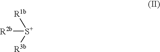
[S+]([R3b])([R1b])[R2b]
